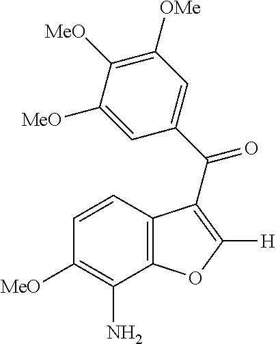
C12=C(C(N)=C([MeO])C=C1)OC([H])=C2C(C1=CC([OMe])=C([MeO])C([MeO])=C1)=O
